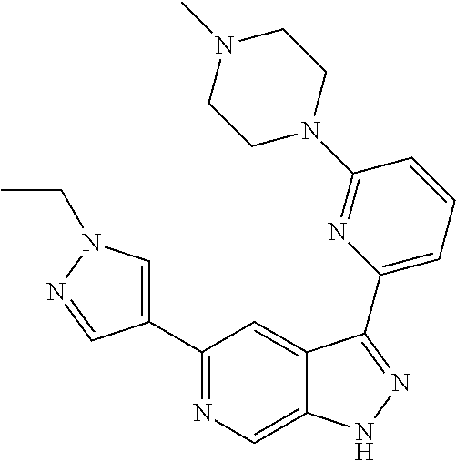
C1(C2=CN(CC)N=C2)=NC=C2C(=C1)C(C1=CC=CC(N3CCN(C)CC3)=N1)=NN2
